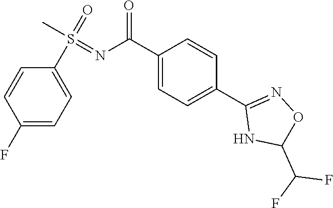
C1(S(=O)(C)=NC(C2=CC=C(C3=NOC(C(F)F)N3)C=C2)=O)=CC=C(F)C=C1
